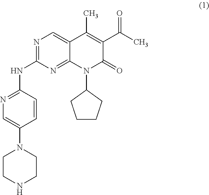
N1=C(NC2=NC=C(N3CCNCC3)C=C2)N=C2C(=C1)C(C)=C(C(C)=O)C(=O)N2C1CCCC1
